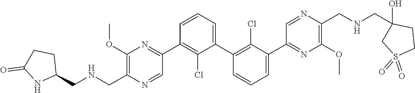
C1(OC)=C(C[HN]CC2CCC(=O)N2)N=CC(C2=C(Cl)C(C3=C(Cl)C(C4=NC(OC)=C(CNCC5(O)CS(=O)(=O)CC5)N=C4)=CC=C3)=CC=C2)=N1
